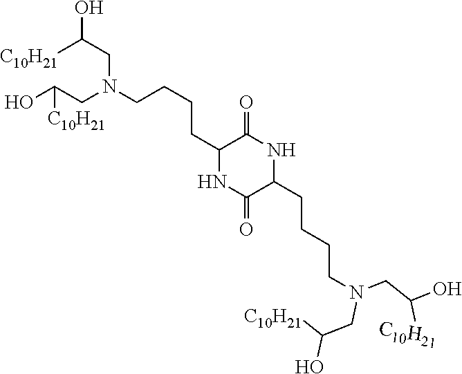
[C10H21]C(O)CN(CCCCC1C(=O)NC(CCCCN(CC(O)[C10H21])CC(O)[C10H21])C(=O)N1)CC([C10H21])O
